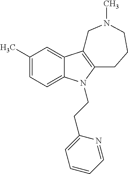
C1(C)=CC=C2C(=C1)C1=C(CCCN(C)C1)N2CCC1=CC=CC=N1
